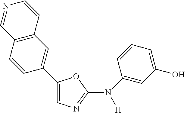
C12=C(C=CN=C1)C=C(C1=CN=C(N(C3=CC([OH])=CC=C3)[H])O1)C=C2
